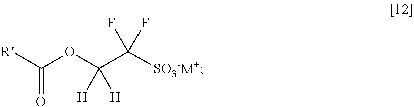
[R]C(OC(C([SO3-M+])(F)F)([H])[H])=O
